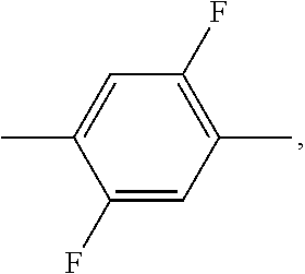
C1(C)=C(F)C=C(C)C(F)=C1
